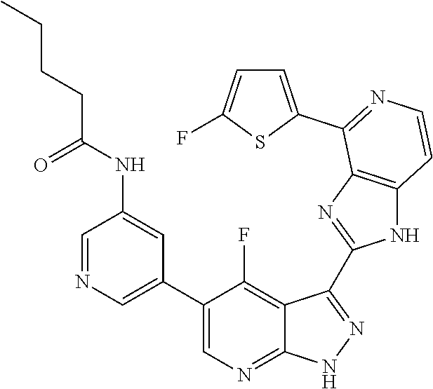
C1=NC=C(C2=CN=C3C(=C2F)C(C2=NC4=C(N2)C=CN=C4C2=CC=C(F)S2)=N[N H]3)C=C1NC(CCCC)=O
